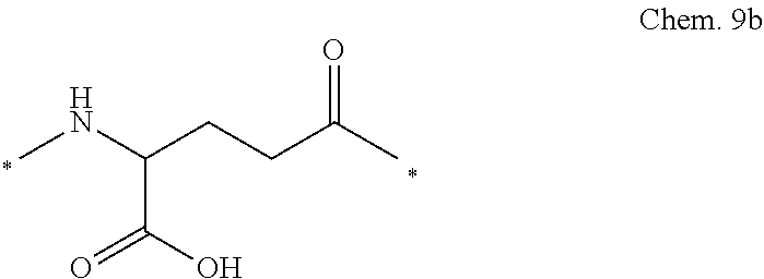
O=C(C(NC)CCC(=O)C)O
